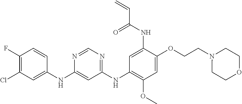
C1(NC2=CC(Cl)=C(F)C=C2)=CC(NC2=C(OC)C=C(OCCN3CCOCC3)C(NC(C=C)=O)=C2)=NC=N1
